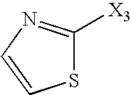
S1C([X3])=NC=C1
